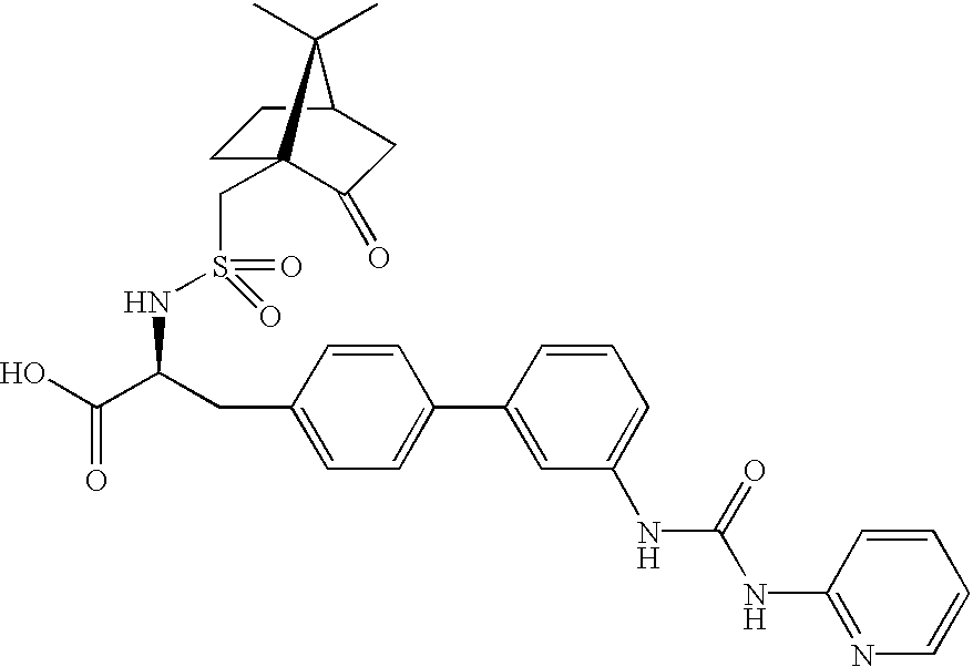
C1C2(CS(=O)(=O)NC(C(O)=O)CC3=CC=C(C4=CC(NC(NC5=NC=CC=C5)=O)=CC=C4)C=C3)C(=O)CC(C1)C2(C)C
